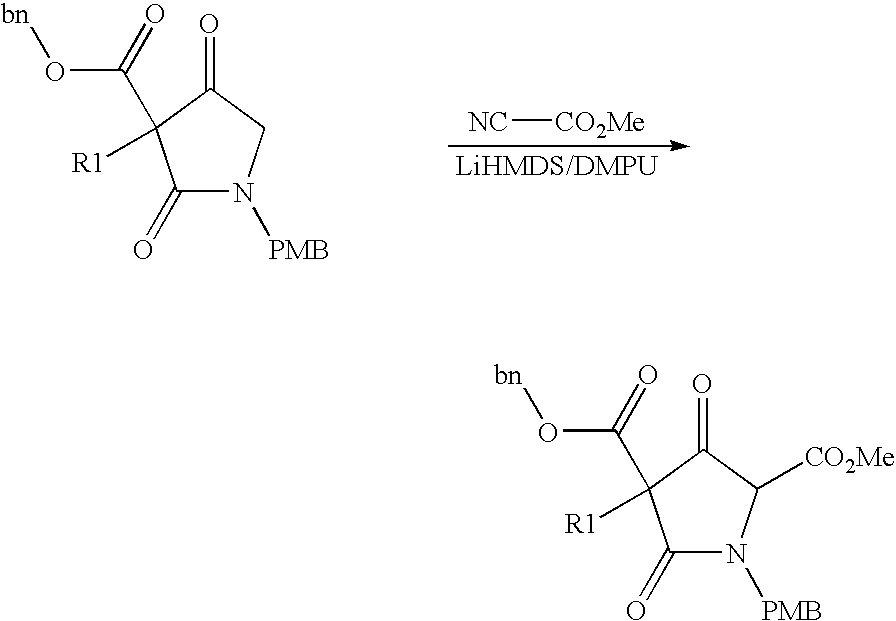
C1(=O)N([PMB])CC(=O)C1(C(O[bn])=O)[R1].[NC][CO2Me].C1(=O)N([PMB])C([CO2Me])C(=O)C1(C(O[bn])=O)[R1]
